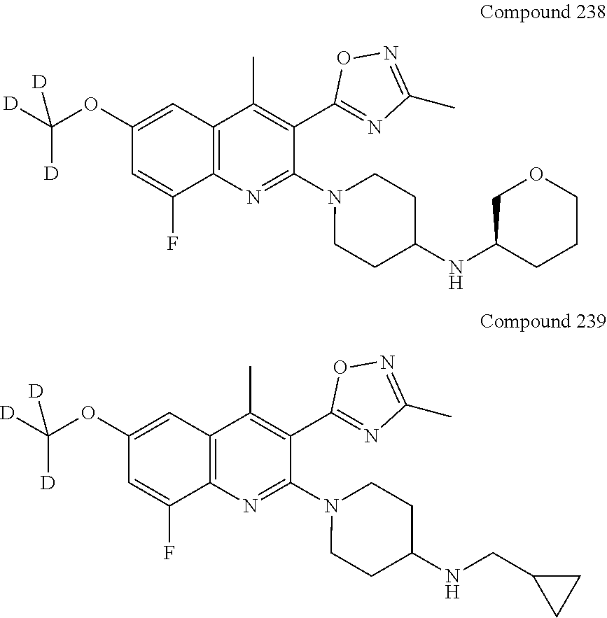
C12=C(C=C(OC([D])([D])[D])C=C1F)C(C)=C(C1=NC(C)=NO1)C(N1CCC(NC3CCCOC3)CC1)=N2.C12=C(C=C(OC([D])([D])[D])C=C1F)C(C)=C(C1=NC(C)=NO1)C(N1CCC(NCC3CC3)CC1)=N2
